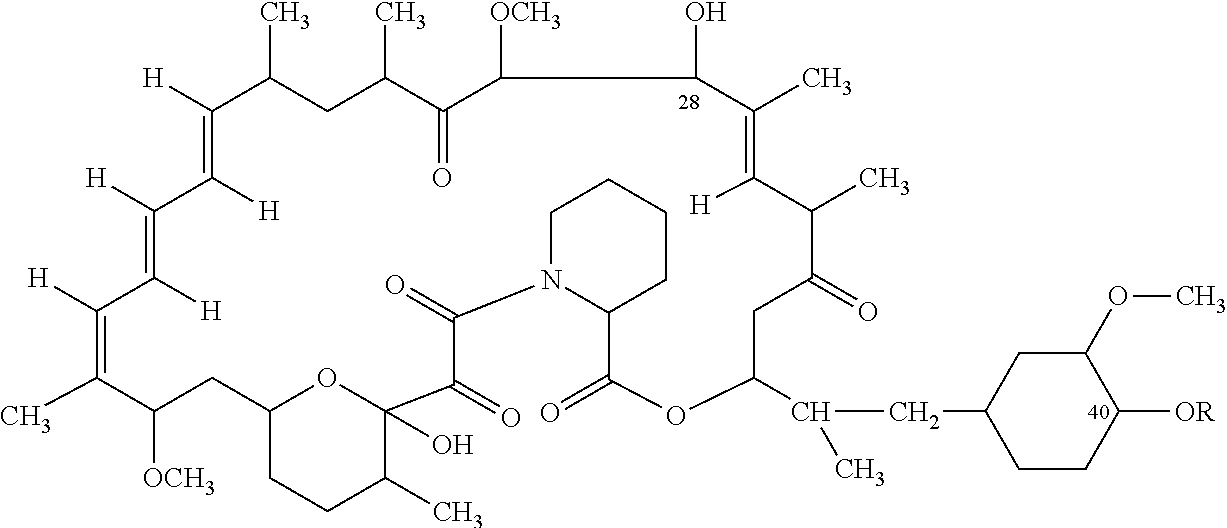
C12CCC(C)C(O)(O1)C(=O)C(=O)N1C(CCCC1)C(=O)OC(C(CC1CCC([OR])C(OC)C1)C)CC(=O)C(C)C([H])=C(C)C(O)C([OCH3])C(=O)C(C)CC(C)C([H])=C([H])C([H])=C([H])C([H])=C(C)C([OCH3])C2
